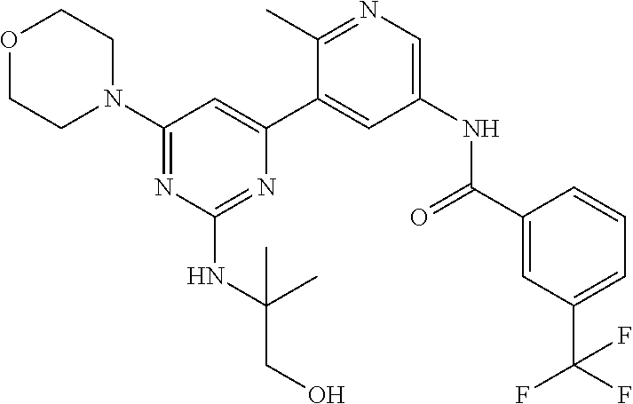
O1CCN(C2=NC(NC(CO)(C)C)=NC(C3=CC(NC(C4=CC(C(F)(F)F)=CC=C4)=O)=CN=C3C)=C2)CC1
